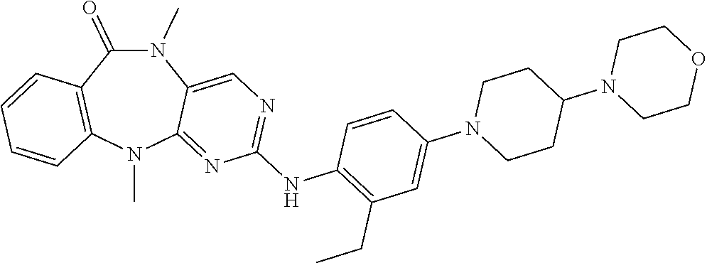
N1(C)C(=O)C2=C(N(C)C3=NC(NC4=C(CC)C=C(N5CCC(N6CCOCC6)CC5)C=C4)=NC=C13)C=CC=C2
